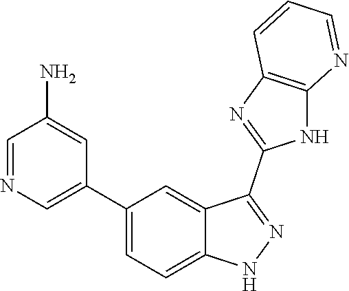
C1=NC=C(C2=CC=C3C(=C2)C(C2=NC4=C(N2)N=CC=C4)=NN3)C=C1N
